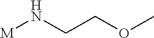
[M]NCCOC
